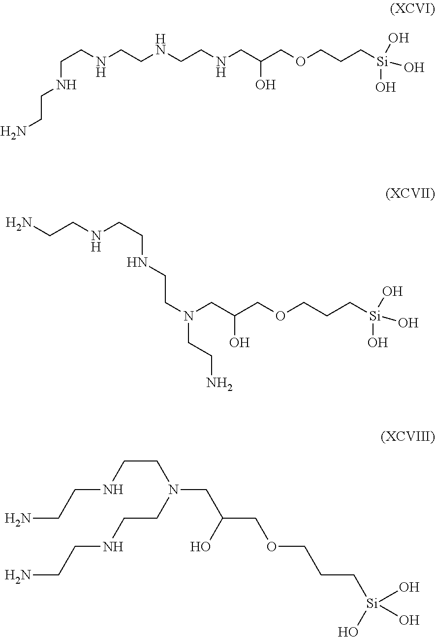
C(CNCCNCCNCC(COCCC[Si](O)(O)O)O)NCCN.NCCNCCNCCN(CCN)CC(COCCC[Si](O)(O)O)O.N(CCN(CCNCCN)CC(O)COCCC[Si](O)(O)O)CCN
